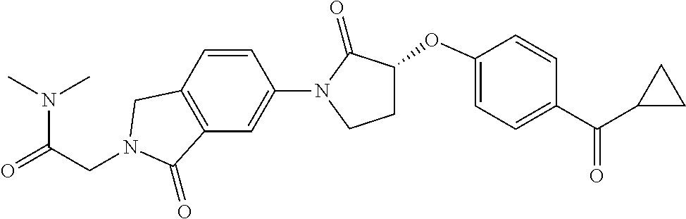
C(CN1CC2=C(C=C(N3C(=O)C(OC4=CC=C(C(C5CC5)=O)C=C4)CC3)C=C2)C1=O)(=O)N(C)C
